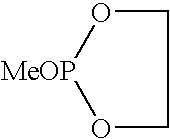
O1[MeOP]OCC1
